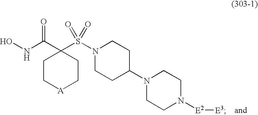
ONC(C1(S(N2CCC(N3CCN([E2][E3])CC3)CC2)(=O)=O)CC[A]CC1)=O
